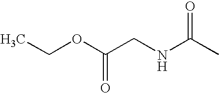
CCOC(CNC(C)=O)=O
